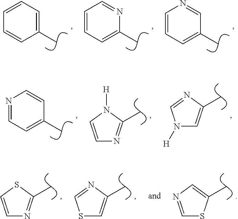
C1=CN=CC(C)=C1.C1=CC=NC(C)=C1.C1=CC(C)=CC=C1.N1([H])C=C(C)N=C1.C1=CN([H])C(C)=N1.C1=NC=CC(C)=C1.C1=CSC(C)=N1.S1C=C(C)N=C1.C1=NC=C(C)S1
